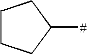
C1CCC([#])C1
